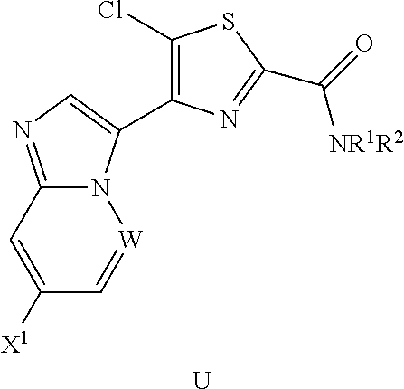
C12=NC=C(C3=C(Cl)SC(C(=O)[NR1R2])=N3)N1[W]=CC([X1])=C2.[U]
